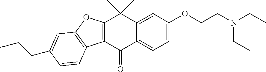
C12=C(C(=O)C3=CC=C(OCCN(CC)CC)C=C3C1(C)C)C1=C(O2)C=C(CCC)C=C1
